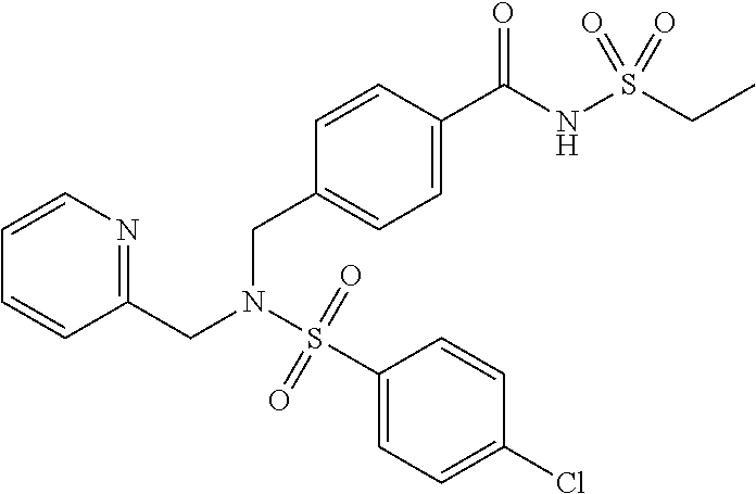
C1=CN=C(CN(S(C2=CC=C(Cl)C=C2)(=O)=O)CC2=CC=C(C(NS(CC)(=O)=O)=O)C=C2)C=C1
